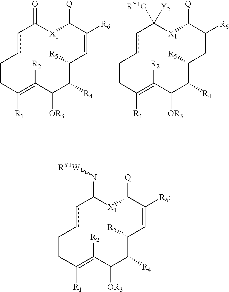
c1cCCC([R1])=C([R2])C([OR3])C([R4])C([R5])C=C([R6])C([Q])[X1]C1=N[RY1W].c1cCCC([R1])=C([R2])C([OR3])C([R4])C([R5])C=C([R6])C([Q])[X1]C1=O.c1cCCC([R1])=C([R2])C([OR3])C([R4])C([R5])C=C([R6])C([Q])[X1]C1([RY1O])[Y2]
